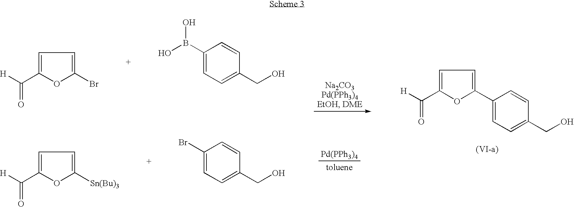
C1=C(C(=O)[H])OC(Br)=C1.C1=C(B(O)O)C=CC(CO)=C1.C1=C(C(=O)[H])OC([Sn(Bu)3])=C1.C1=C(Br)C=CC(CO)=C1.C1=C(C(=O)[H])OC(C2=CC=C(CO)C=C2)=C1
